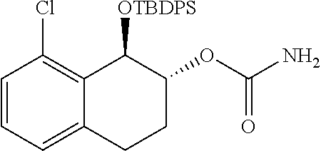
C1=CC=C2C(=C1Cl)C([OTBDPS])C(OC(N)=O)CC2
